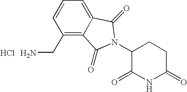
C1=CC(CN)=C2C(=C1)C(=O)N(C1C(=O)NC(=O)CC1)C2=O.Cl
